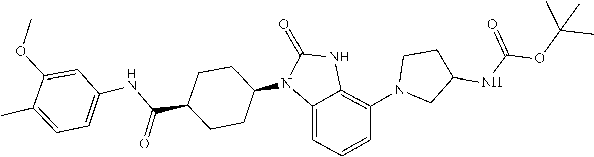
CC(OC(NC1CN(C2=C3NC(=O)N(C4CCC(C(NC5=CC=C(C)C(OC)=C5)=O)CC4)C3=CC=C2)CC1)=O)(C)C
